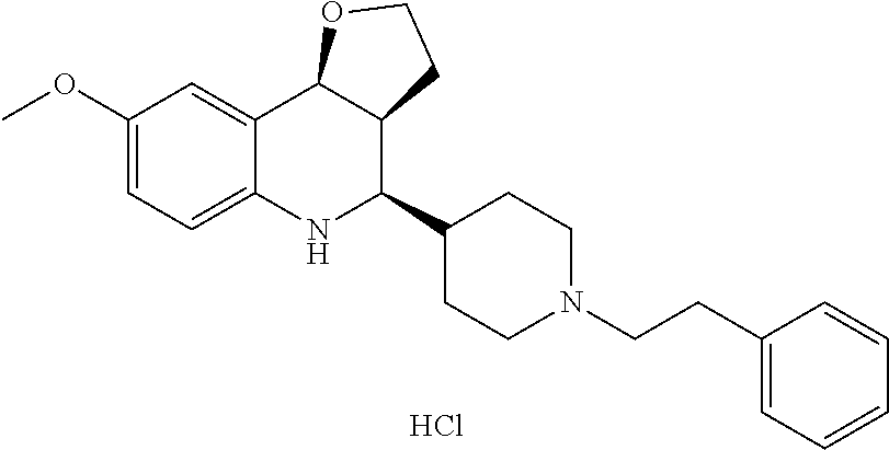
Cl.C12=CC(OC)=CC=C1NC(C1CCN(CCC3=CC=CC=C3)CC1)C1C2OCC1
